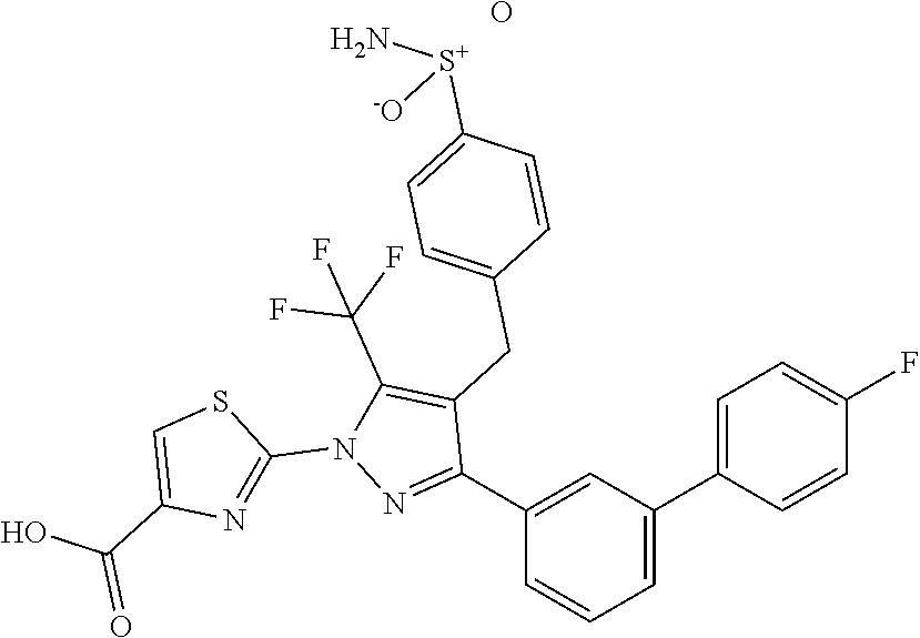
C1(C2=CC(C3=CC=C(F)C=C3)=CC=C2)=NN(C2=NC(C(=O)O)=CS2)C(C(F)(F)F)=C1CC1=CC=C([S+](N)[-O])C=C1.O
